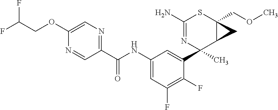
N1=CC(C(NC2=CC(F)=C(F)C(C3(C)C4C(COC)(SC(N)=N3)C4)=C2)=O)=NC=C1OCC(F)F
